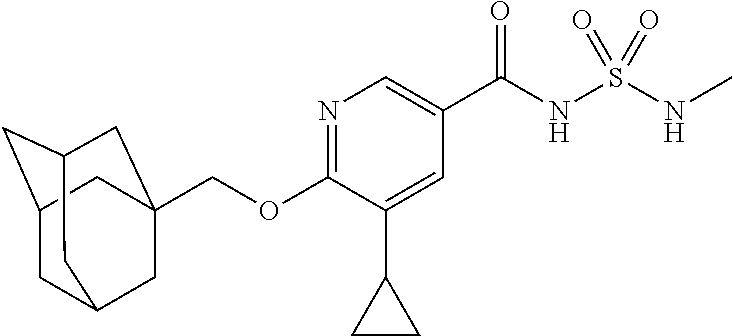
N1=C(OCC23CC4CC(CC(C2)C4)C3)C(C2CC2)=CC(C(NS(NC)(=O)=O)=O)=C1
